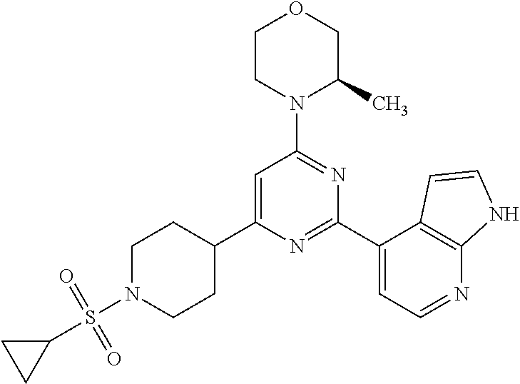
C1=C(C2CCN(S(=O)(=O)C3CC3)CC2)N=C(C2=CC=NC3=C2C=CN3)N=C1N1C(C)COCC1
